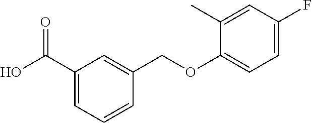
C1(C(O)=O)=CC=CC(COC2=CC=C(F)C=C2C)=C1
